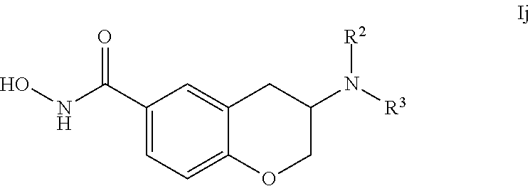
C1(C(NO)=O)=CC=C2C(=C1)CC(N([R3])[R2])CO2
